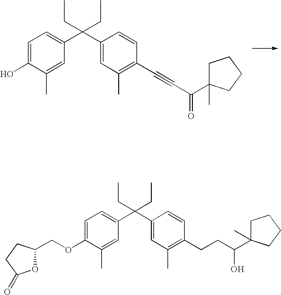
C1=C(O)C(C)=CC(C(C2=CC(C)=C(C#CC(=O)C3(C)CCCC3)C=C2)(CC)CC)=C1.C1=C(OCC2OC(=O)CC2)C(C)=CC(C(C2=CC(C)=C(CCC(O)C3(C)CCCC3)C=C2)(CC)CC)=C1
